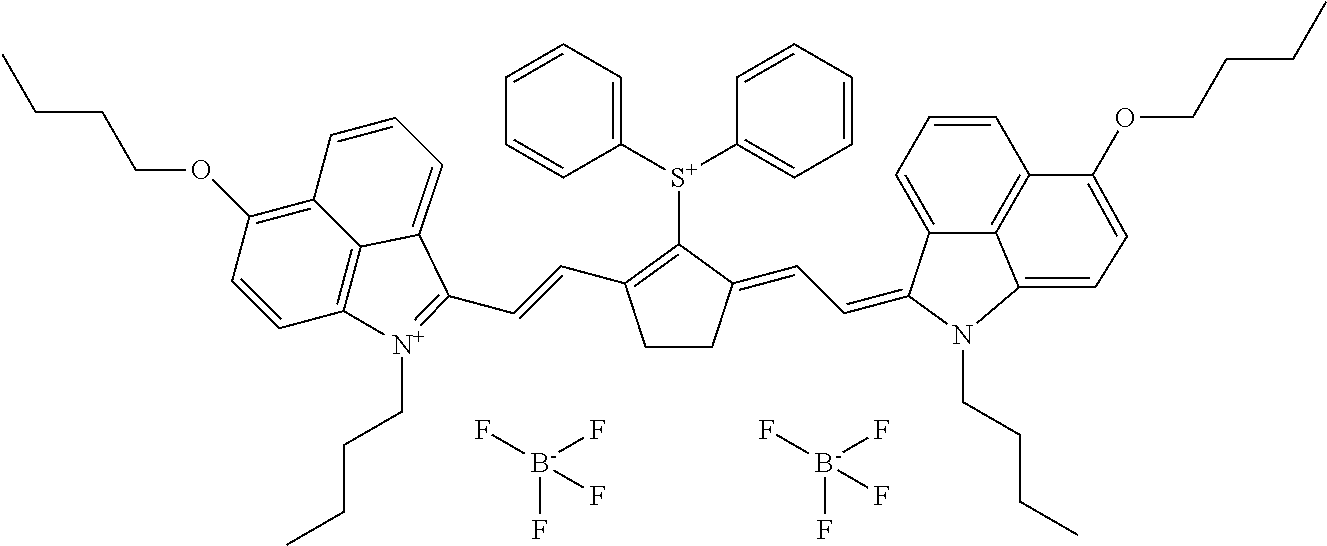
[S+](C1=C(C=CC2=[N+](CCCC)C3=C4C(=C(OCCCC)C=C3)C=CC=C42)CCC1=CC=C1C2=CC=CC3=C2C(=CC=C3OCCCC)N1CCCC)(C1=CC=CC=C1)C1=CC=CC=C1.[B-](F)(F)(F)F.[B-](F)(F)(F)F
